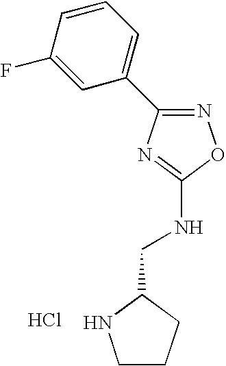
C1=CC(F)=CC(C2=NOC(NCC3NCCC3)=N2)=C1.Cl
